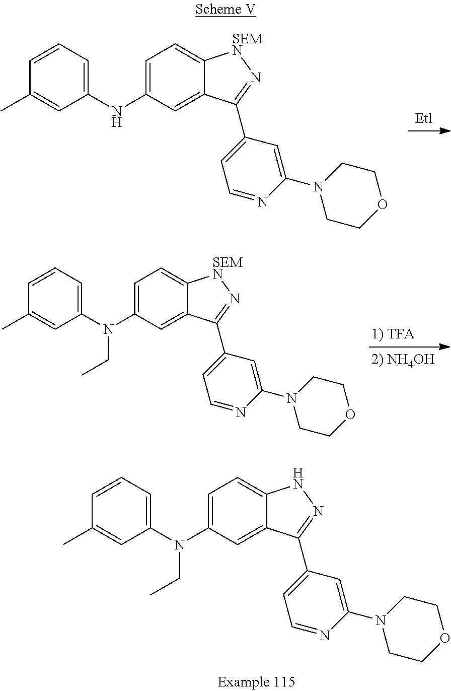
C1(NC2=CC=C3C(=C2)C(C2=CC=NC(N4CCOCC4)=C2)=N[SEMN]3)=CC=CC(C)=C1.C1(N(C2=CC=C3C(=C2)C(C2=CC=NC(N4CCOCC4)=C2)=N[SEMN]3)CC)=CC=CC(C)=C1.C1(N(C2=CC=C3C(=C2)C(C2=CC=NC(N4CCOCC4)=C2)=NN3)CC)=CC=CC(C)=C1
